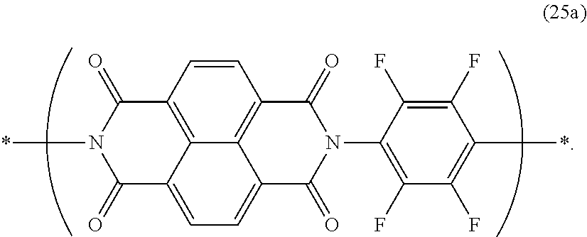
C1=CC2=C3C4=C1C(=O)N(C1=C(F)C(F)=C(*)C(F)=C1F)C(=O)C4=CC=C3C(=O)N(*)C2=O
